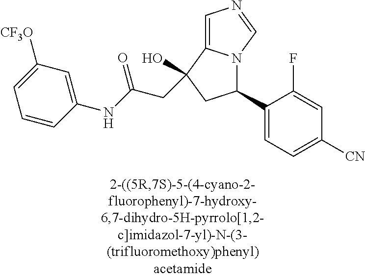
C1(C2=CC=C([CN])C=C2F)N2C(=CN=C2)C(O)(CC(NC2=CC([CF3O])=CC=C2)=O)C1
